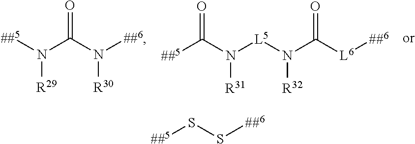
[##5]N(C(N([##6])[R30])=O)[R29].[##5]C(N([L5]N(C([L6][##6])=O)[R32])[R31])=O.[##5]SS[##6]
